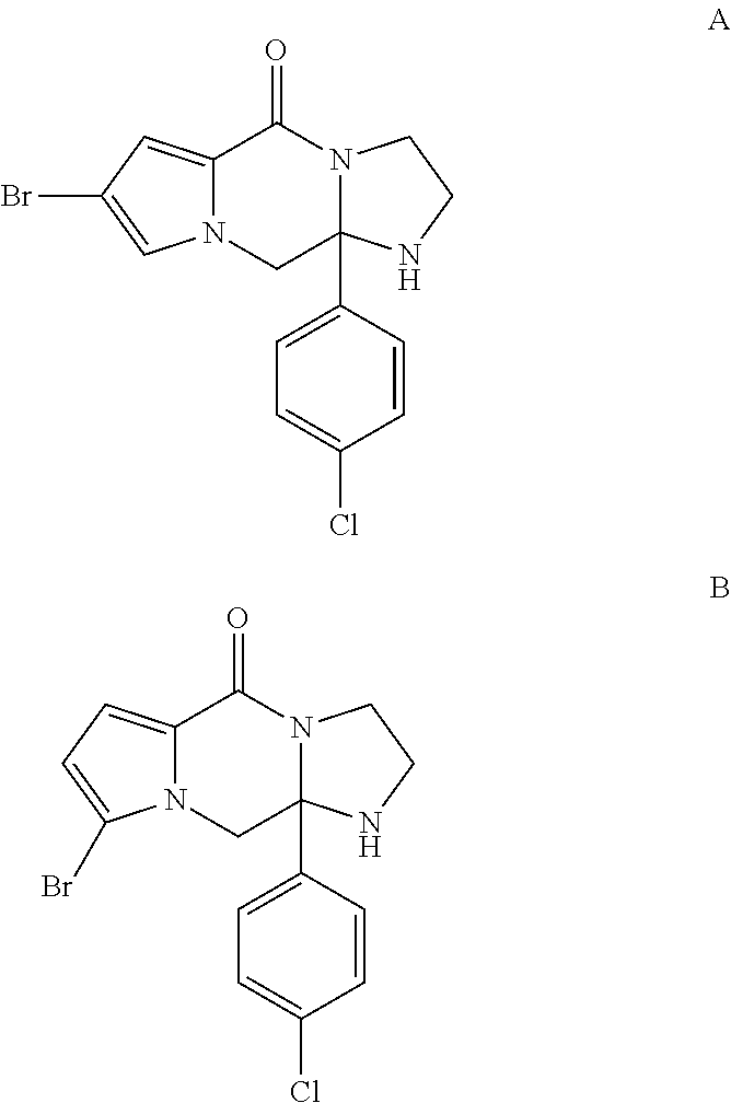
C12=CC(Br)=CN1CC1(C3=CC=C(Cl)C=C3)N(C2=O)CCN1.C12=CC=C(Br)N1CC1(C3=CC=C(Cl)C=C3)N(C2=O)CCN1
